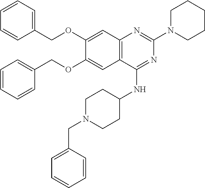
C12=C(C(NC3CCN(CC4=CC=CC=C4)CC3)=NC(N3CCCCC3)=N1)C=C(OCC1=CC=CC=C1)C(OCC1=CC=CC=C1)=C2
